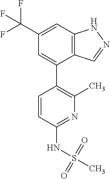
C12=C(C=C(C(F)(F)F)C=C1C1=C(C)N=C(NS(C)(=O)=O)C=C1)NN=C2
